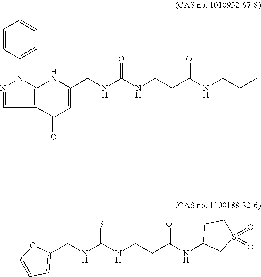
C1=CC(N2N=CC3=C2NC(CNC(=O)NCCC(=O)NCC(C)C)=CC3=O)=CC=C1.C1(CNC(=S)NCCC(NC2CS(=O)(=O)CC2)=O)=CC=CO1
